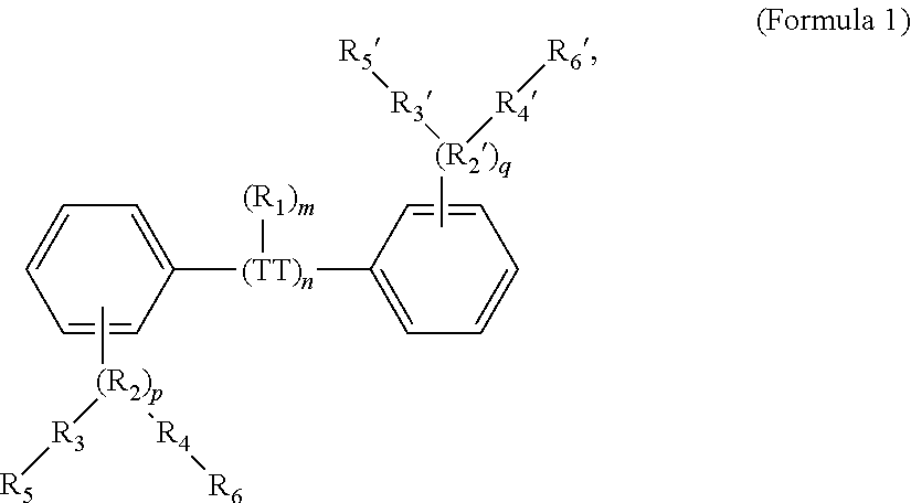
C1=CC([(TT)n](C2=CC=CC=C2)[(R1)m])=CC=C1.[(R2)p]([R3][R5])([R4][R6])C.[(R2)q]([R3][R5])([R4][R6])C
